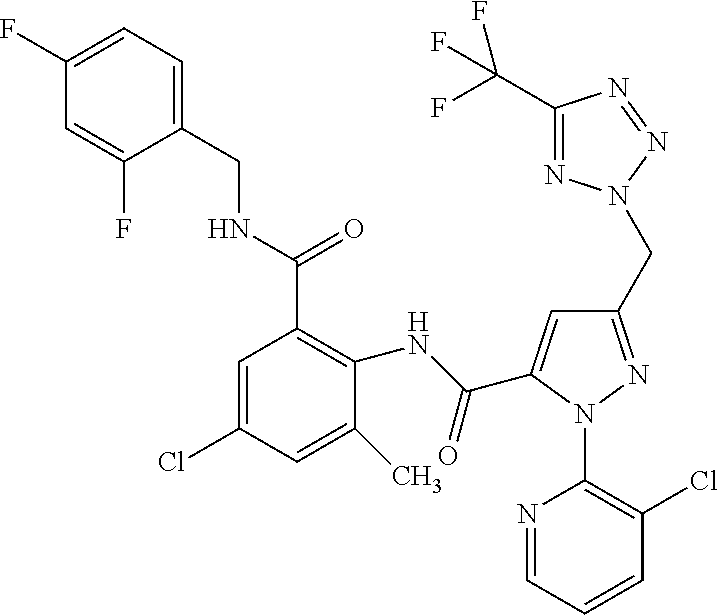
C1(F)=CC=C(CNC(C2=C(NC(=O)C3=CC(CN4N=C(C(F)(F)F)N=N4)=NN3C3=C(Cl)C=CC=N3)C(C)=CC(Cl)=C2)=O)C(F)=C1
